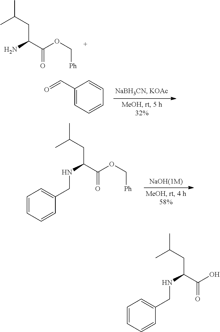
CC(CC(C(OC[Ph])=O)N)C.C1(C=O)=CC=CC=C1.CC(CC(C(OC[Ph])=O)NCC1=CC=CC=C1)C.CC(CC(C(O)=O)NCC1=CC=CC=C1)C
